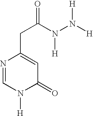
N1=CN([H])C(=O)C=C1CC(N([H])N([H])[H])=O
